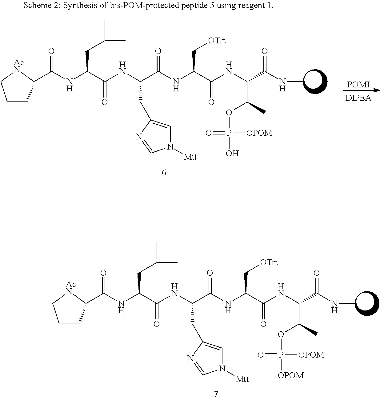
C1CC(C(NC(C(NC(C(NC(C(NC(C(NC)=O)C(C)OP(=O)([OPOM])[OPOM])=O)C[OTrt])=O)CC2=CN([Mtt])C=N2)=O)CC(C)C)=O)[AcN]C1.[POMI].C1CC(C(NC(C(NC(C(NC(C(NC(C(NC)=O)C(C)OP(=O)([OPOM])O)=O)C[OTrt])=O)CC2=CN([Mtt])C=N2)=O)CC(C)C)=O)[AcN]C1
